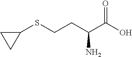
C1(SCCC(C(O)=O)N)CC1
